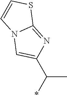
C1=CN2C(=NC(C(C)*)=C2)S1
